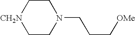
C1C[CH2N]CCN1CCC[OMe]
